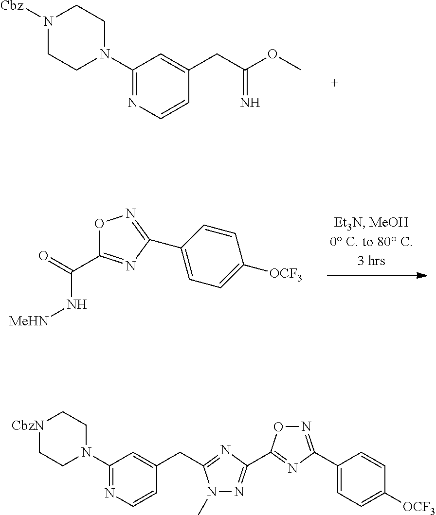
C1(N2CCN([Cbz])CC2)=NC=CC(CC(OC)=N)=C1.O1C(C(=O)N[MeHN])=NC(C2=CC=C([OCF3])C=C2)=N1.C1(N2CC[CbzN]CC2)=NC=CC(CC2=NC(C3=NC(C4=CC=C([OCF3])C=C4)=NO3)=NN2C)=C1
